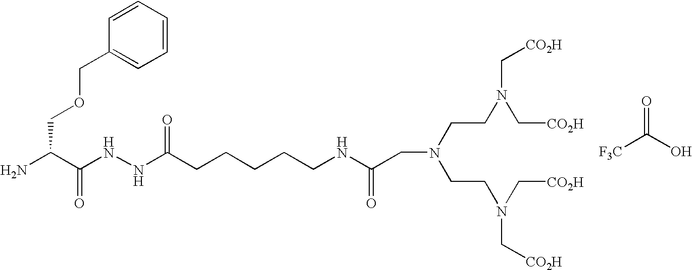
C(C(N)C(NNC(CCCCCNC(=O)CN(CCN(C[CO2H])C[CO2H])CCN(C[CO2H])C[CO2H])=O)=O)OCC1=CC=CC=C1.O=C(O)[F3C]
